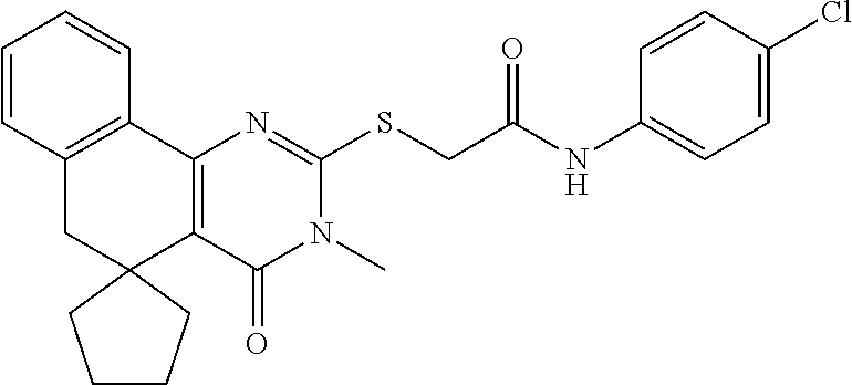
C12=C(C3=C(CC14CCCC4)C=CC=C3)N=C(SCC(NC1=CC=C(Cl)C=C1)=O)N(C)C2=O
